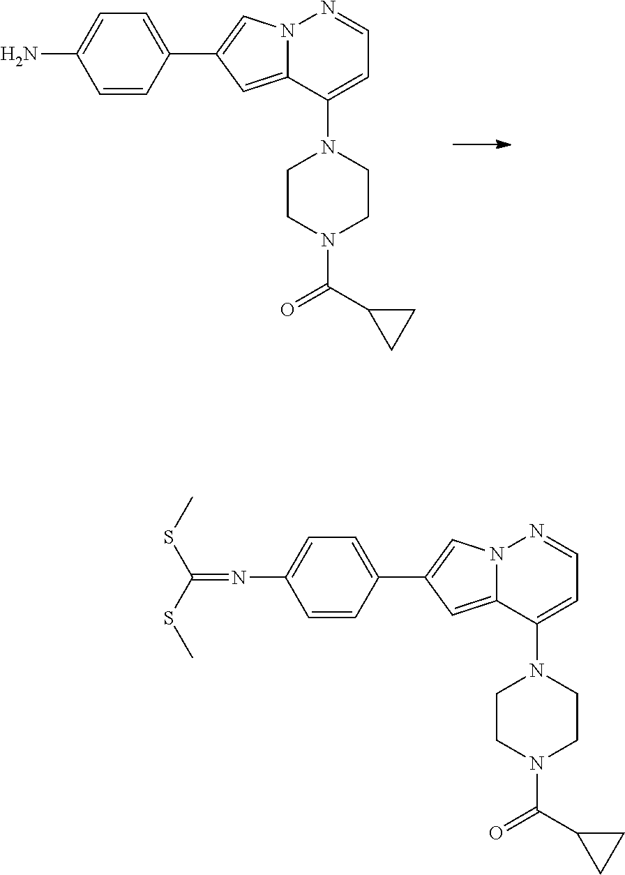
C1(C2=CN3C(=C2)C(N2CCN(C(C4CC4)=O)CC2)=CC=N3)=CC=C(N=C(SC)SC)C=C1.C1(C2=CN3C(=C2)C(N2CCN(C(C4CC4)=O)CC2)=CC=N3)=CC=C(N)C=C1
